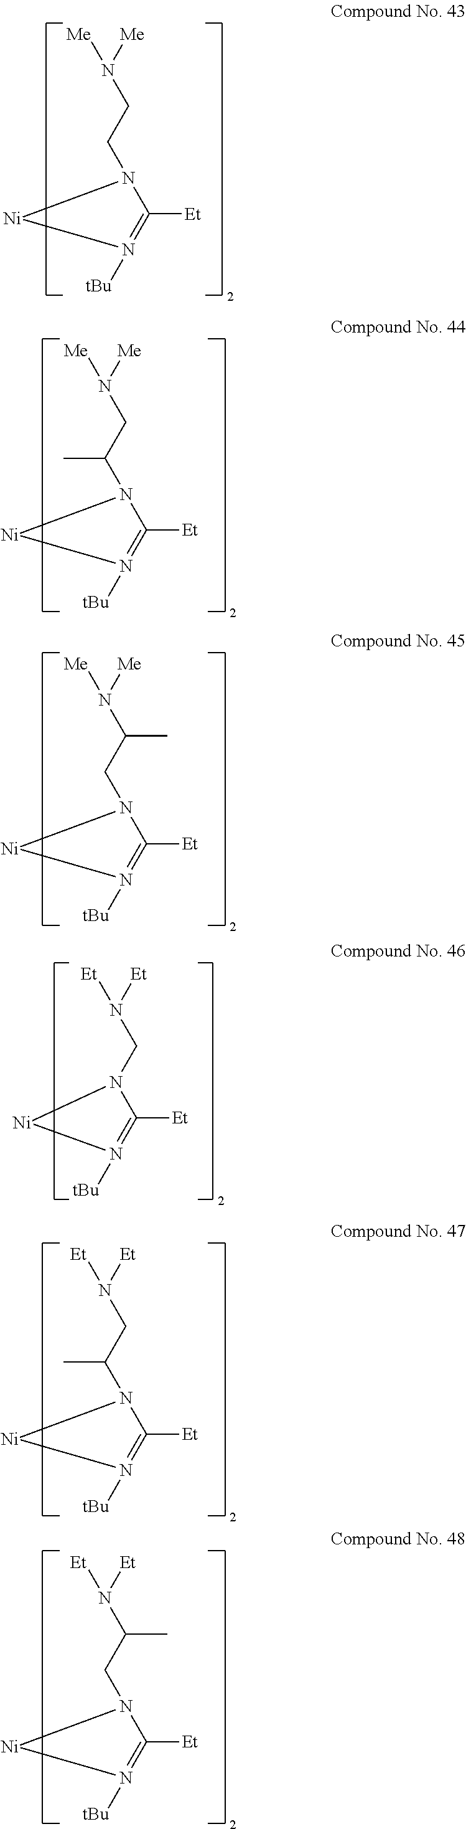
N(CC(C)N1C([Et])=N([tBu])[Ni]1)([Me])[Me].N(C(CN1C([Et])=N([tBu])[Ni]1)C)([Me])[Me].N(CC(C)N1C([Et])=N([tBu])[Ni]1)([Et])[Et].N(C(CN1C([Et])=N([tBu])[Ni]1)C)([Et])[Et].N(CN1C([Et])=N([tBu])[Ni]1)([Et])[Et].N1(CCN([Me])[Me])C([Et])=N([tBu])[Ni]1
